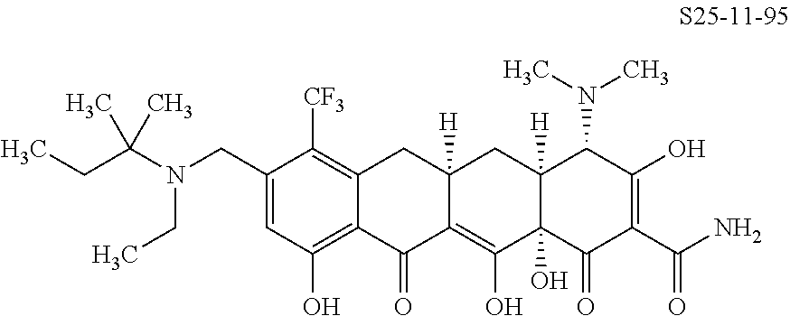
C(N(CC)CC1=CC(O)=C2C(=C1[CF3])CC1([H])C(=C(O)C3(O)C([H])(C1)C(N(C)C)C(O)=C(C(N)=O)C3=O)C2=O)(CC)(C)C
